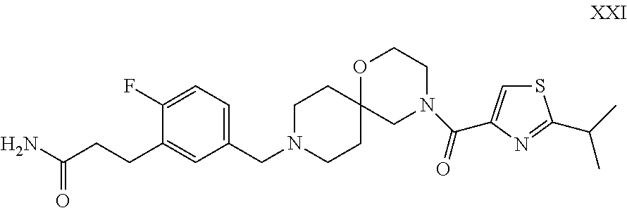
C(CC1=CC(CN2CCC3(CC2)OCCN(C(=O)C2=CSC(C(C)C)=N2)C3)=CC=C1F)C(N)=O
